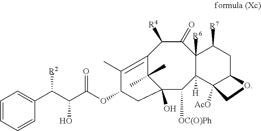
C1(C)(C)C2(O)C([OC(O)Ph])C3([H])C([R6])(C(=O)C([R4])C1=C(C)C(OC(C(C(C1=CC=CC=C1)[R2])O)=O)C2)C([R7])CC1C3([AcO])CO1
